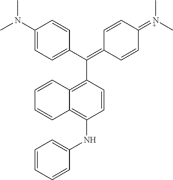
C1(N(C)C)=CC=C(C(=C2C=CC(=[N+](C)C)C=C2)C2=C3C(=C(NC4=CC=CC=C4)C=C2)C=CC=C3)C=C1
